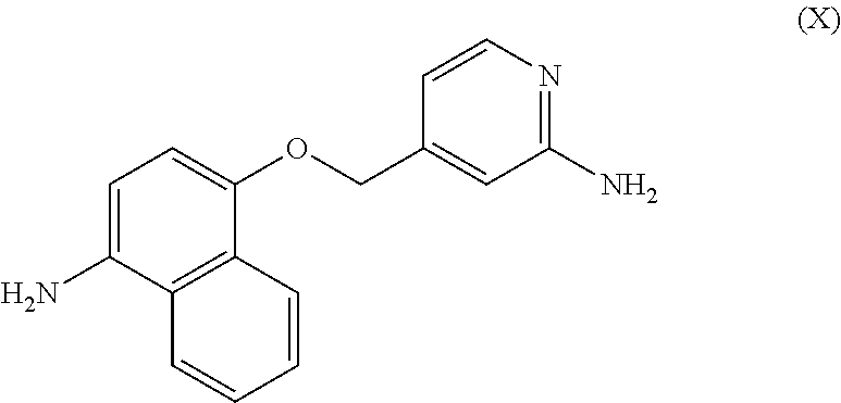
C1=C(N)C2=C(C(OCC3=CC(N)=NC=C3)=C1)C=CC=C2
